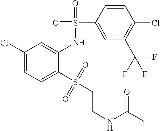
C1=CC(S(=O)(=O)NC2=CC(Cl)=CC=C2S(=O)(=O)CCNC(C)=O)=CC(C(F)(F)F)=C1Cl
